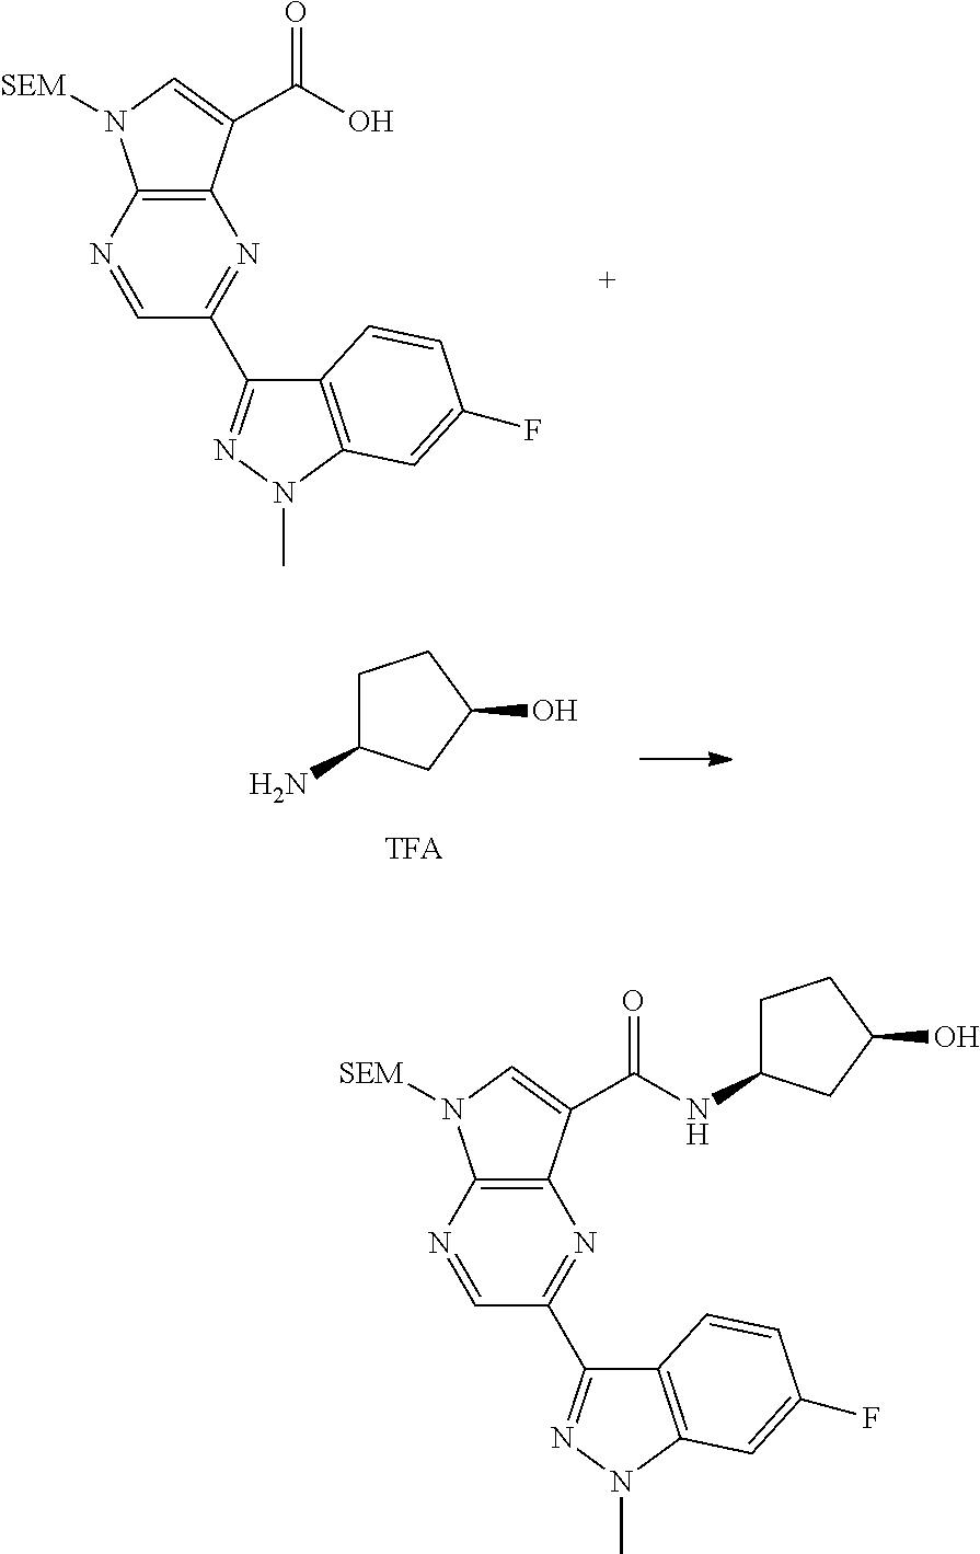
C1(C2=NN(C)C3=C2C=CC(F)=C3)=NC2=C(N([SEM])C=C2C(O)=O)N=C1.C1C(N)CC(O)C1.C1(C2=NN(C)C3=C2C=CC(F)=C3)=NC2=C(N([SEM])C=C2C(NC2CCC(O)C2)=O)N=C1
